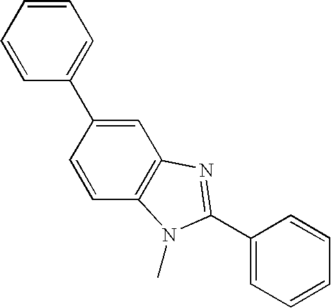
C1=CC=CC(C2=CC3=C(C=C2)N(C)C(C2=CC=CC=C2)=N3)=C1
